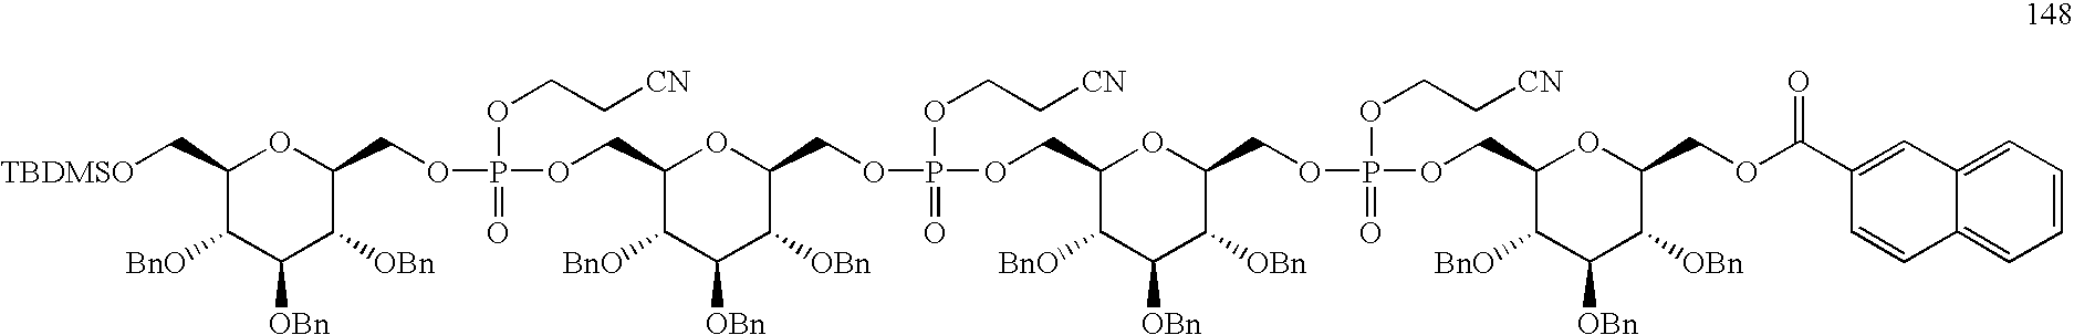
C1(C[TBDMSO])C([BnO])C([OBn])C([OBn])C(COP(OCC[CN])(OCC2C([BnO])C([OBn])C([OBn])C(COP(OCC[CN])(OCC3C([BnO])C([OBn])C([OBn])C(COP(OCC[CN])(OCC4C([BnO])C([OBn])C([OBn])C(COC(C5=CC6=CC=CC=C6C=C5)=O)O4)=O)O3)=O)O2)=O)O1
